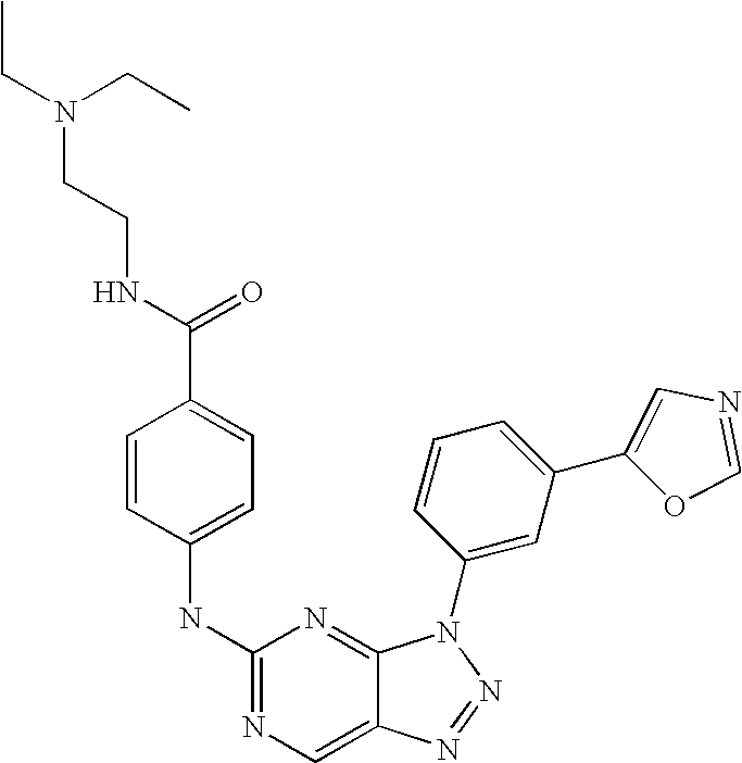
N(C1=NC=C2C(=N1)N(C1=CC(C3=CN=CO3)=CC=C1)N=N2)C1=CC=C(C(NCCN(CC)CC)=O)C=C1
